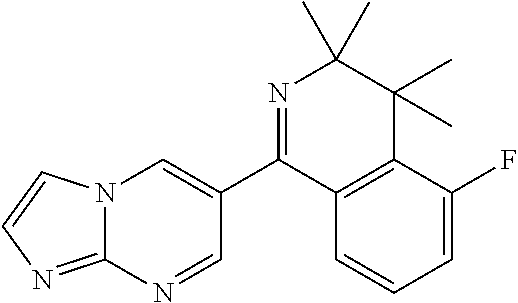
N12C(=NC=C1)N=CC(C1=NC(C)(C)C(C)(C)C3=C1C=CC=C3F)=C2
